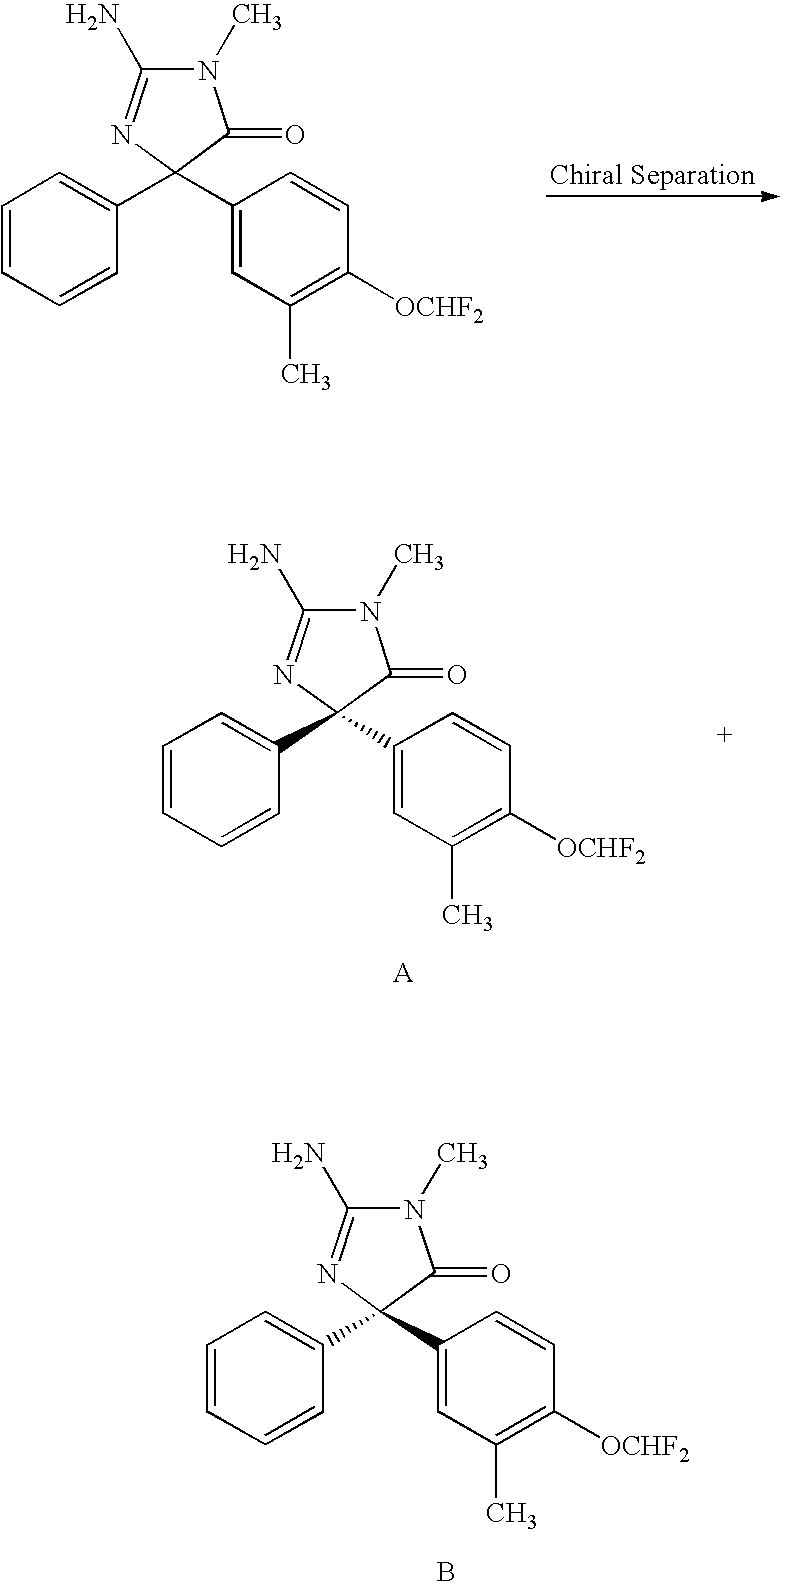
N1(C)C(N)=NC(C2=CC=CC=C2)(C2=CC(C)=C([OCHF2])C=C2)C1=O.N1(C)C(N)=NC(C2=CC=CC=C2)(C2=CC(C)=C([OCHF2])C=C2)C1=O.N1(C)C(N)=NC(C2=CC=CC=C2)(C2=CC(C)=C([OCHF2])C=C2)C1=O.B
